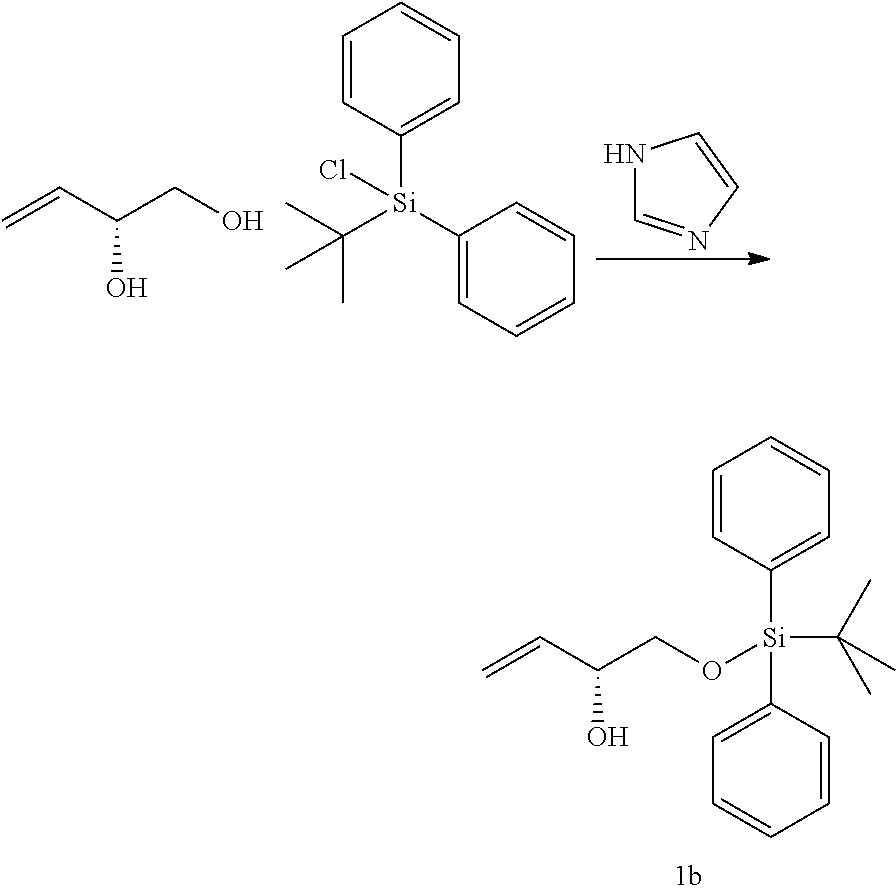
C1=CC([Si](OCC(C=C)O)(C2=CC=CC=C2)C(C)(C)C)=CC=C1.N1C=NC=C1.C=CC(CO)O.C1=CC([Si](C(C)(C)C)(C2=CC=CC=C2)Cl)=CC=C1
